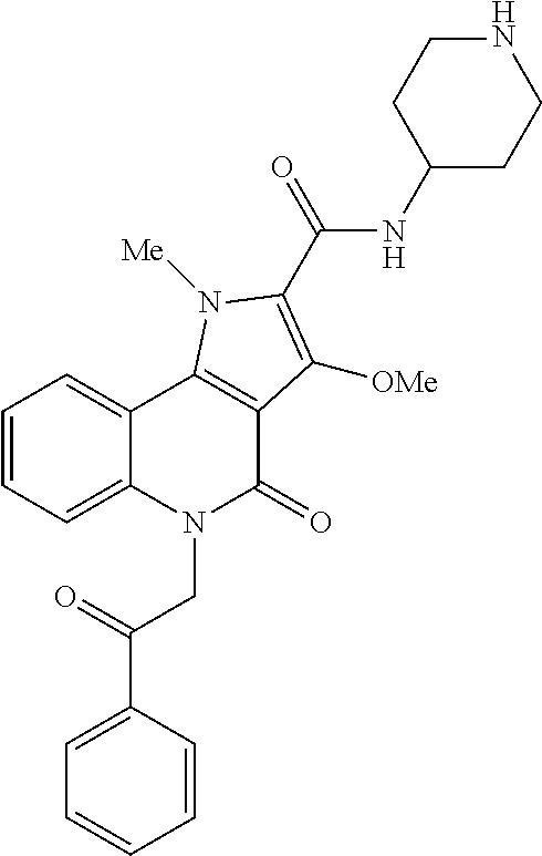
C1=CC=C2C(=C1)C1=C(C(=O)N2CC(C2=CC=CC=C2)=O)C([OMe])=C(C(=O)NC2CCNCC2)N1[Me]
